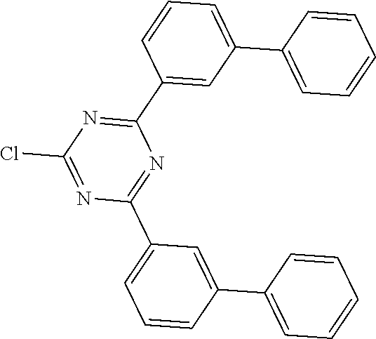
N1=C(Cl)N=C(C2=CC(C3=CC=CC=C3)=CC=C2)N=C1C1=CC=CC(C2=CC=CC=C2)=C1
